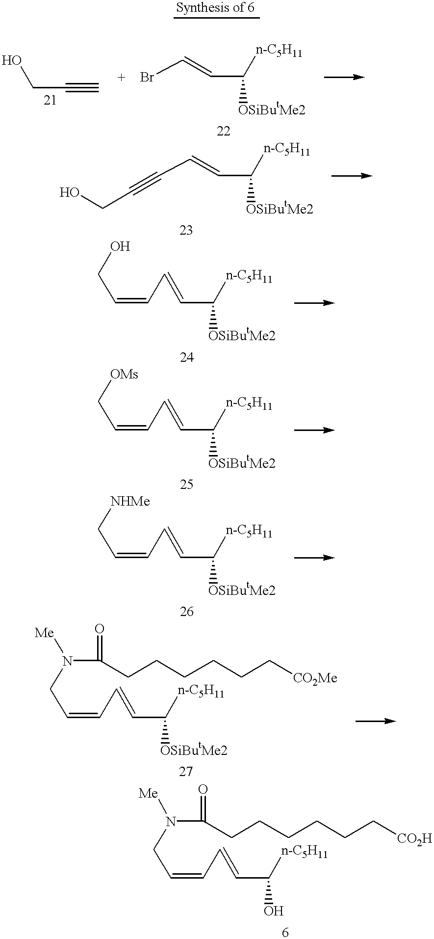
C(#C)CO.BrC=CC([n-C5H11])[OSiButMe2].C(C=CC([n-C5H11])[OSiButMe2])#CCO.C(C([n-C5H11])[OSiButMe2])=CC=CCO.C(C([n-C5H11])[OSiButMe2])=CC=CC[OMs].C(C([n-C5H11])[OSiButMe2])=CC=CC[NHMe].C(C([n-C5H11])[OSiButMe2])=CC=CCN(C(CCCCCC[CO2Me])=O)[Me].C(C([n-C5H11])O)=CC=CCN(C(CCCCCC[CO2H])=O)[Me]
